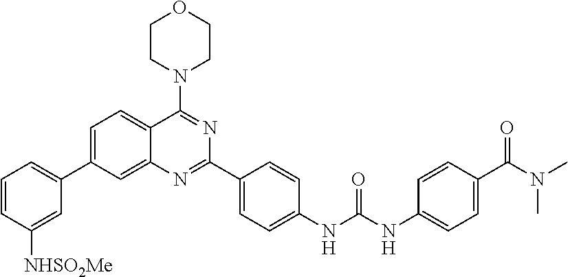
C1=C(C2=CC=CC([NHSO2Me])=C2)C=C2C(=C1)C(N1CCOCC1)=NC(C1=CC=C(NC(NC3=CC=C(C(N(C)C)=O)C=C3)=O)C=C1)=N2
